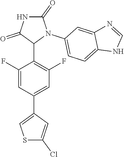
C1(F)=CC(C2=CSC(Cl)=C2)=CC(F)=C1C1N(C2=CC=C3C(=C2)N=CN3)C(=O)NC1=O
